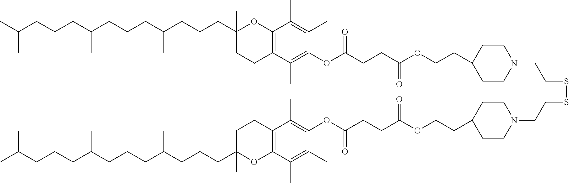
CC(CCCC(CCCC(CCCC1(C)CCC2=C(O1)C(C)=C(C)C(OC(CCC(OCCC1CCN(CCSSCCN3CCC(CCOC(CCC(OC4=C(C)C5=C(OC(CCCC(CCCC(CCCC(C)C)C)C)(C)CC5)C(C)=C4C)=O)=O)CC3)CC1)=O)=O)=C2C)C)C)C
